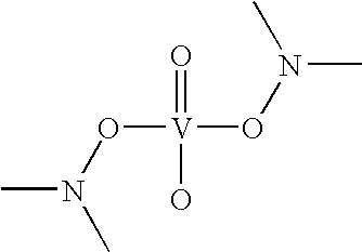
CN(O[V](ON(C)C)(=O)O)C
